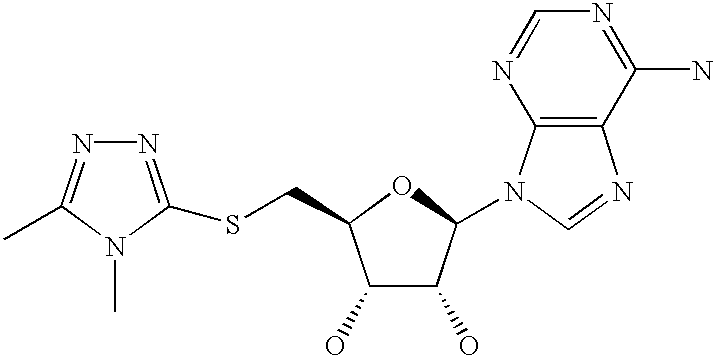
C1(O)C(O)C(N2C3=C(N=C2)C(N)=NC=N3)OC1CSC1=NN=C(C)N1C
